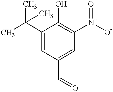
C1(C(C)(C)C)=CC(C=O)=CC([N+]([O-])=O)=C1O
